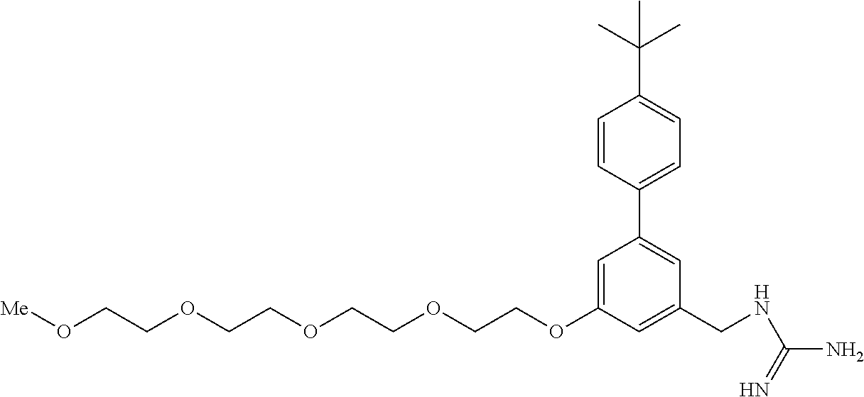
C1=CC(C2=CC(CNC(N)=N)=CC(OCCOCCOCCOCCO[Me])=C2)=CC=C1C(C)(C)C
